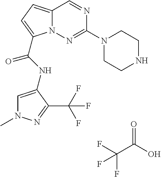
C1CNCCN1C1=NN2C(=CC=C2C(NC2=CN(C)N=C2C(F)(F)F)=O)C=N1.O=C(O)C(F)(F)F
